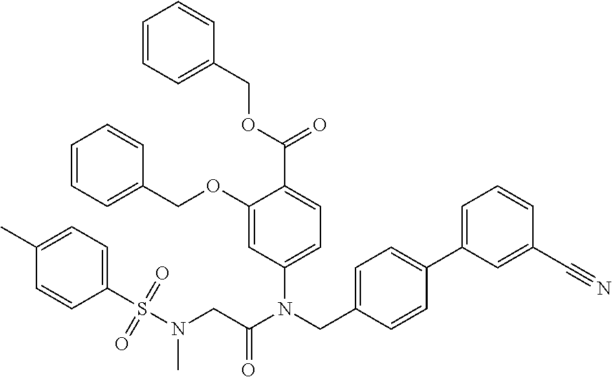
C1(OCC2=CC=CC=C2)=CC(N(CC2=CC=C(C3=CC=CC(C#N)=C3)C=C2)C(CN(S(C2=CC=C(C)C=C2)(=O)=O)C)=O)=CC=C1C(=O)OCC1=CC=CC=C1
